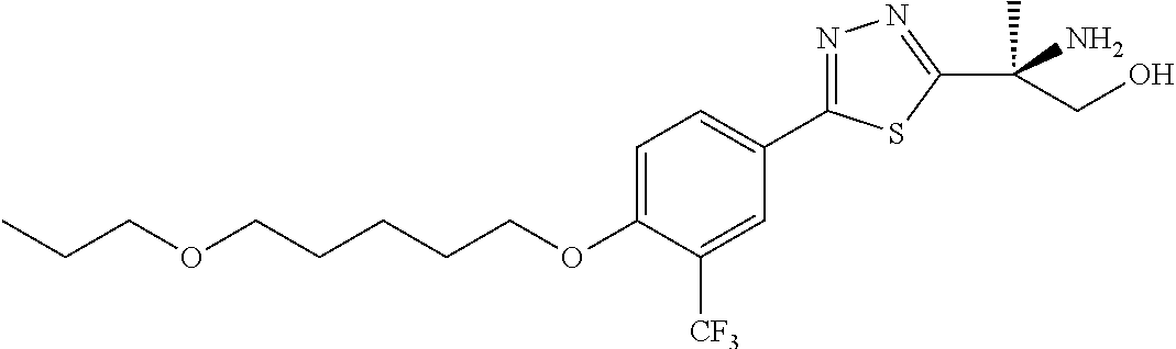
O(CCCCCOC1=CC=C(C2=NN=C(C(C)(N)CO)S2)C=C1[CF3])CCC
